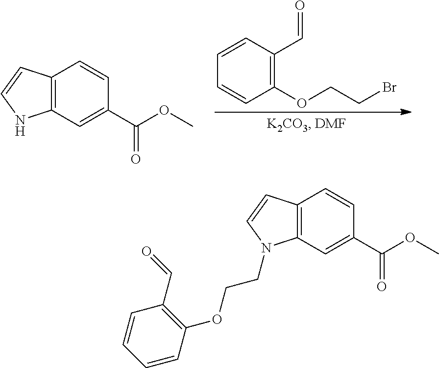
C1=CC(C=O)=C(OCCBr)C=C1.C12=C(C=C(C(OC)=O)C=C1)NC=C2.C12=C(C=C(C(OC)=O)C=C1)N(CCOC1=C(C=O)C=CC=C1)C=C2
